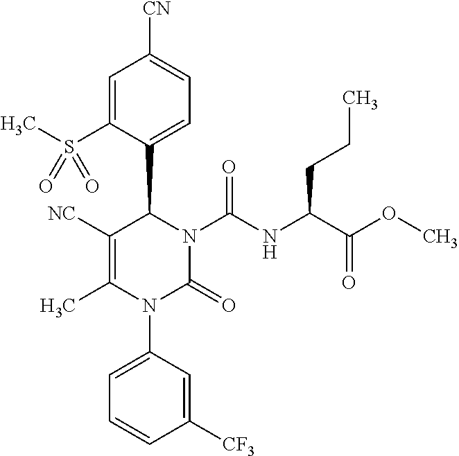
C1([NC])=C(C)N(C2=CC=CC([CF3])=C2)C(=O)N(C(NC(C(OC)=O)CCC)=O)C1C1=CC=C([CN])C=C1S(C)(=O)=O
